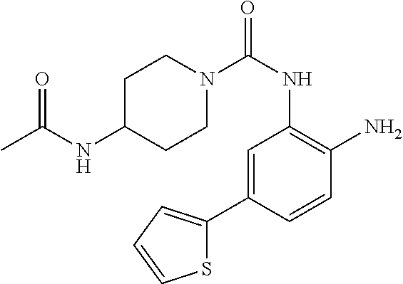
C1N(C(NC2=C(N)C=CC(C3=CC=CS3)=C2)=O)CCC(NC(=O)C)C1
